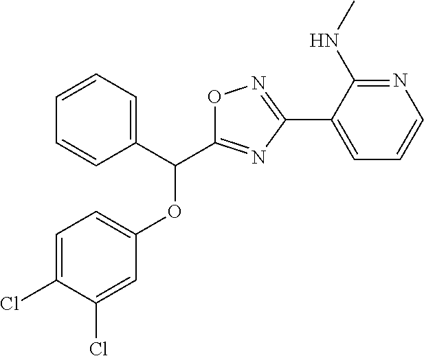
C1=C(Cl)C(Cl)=CC(OC(C2=CC=CC=C2)C2=NC(C3=CC=CN=C3NC)=NO2)=C1
